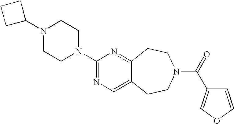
C1C(N2CCN(C3=NC=C4C(=N3)CCN(C(=O)C3=COC=C3)CC4)CC2)CC1
